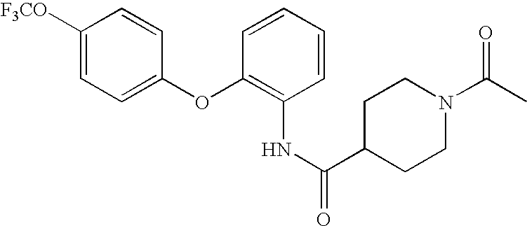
C1([F3CO])=CC=C(OC2=C(NC(=O)C3CCN(C(C)=O)CC3)C=CC=C2)C=C1
